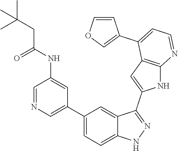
C1(C2=CN=CC(NC(CC(C)(C)C)=O)=C2)=CC=C2C(=C1)C(C1=CC3=C(N1)N=CC=C3C1=COC=C1)=NN2
